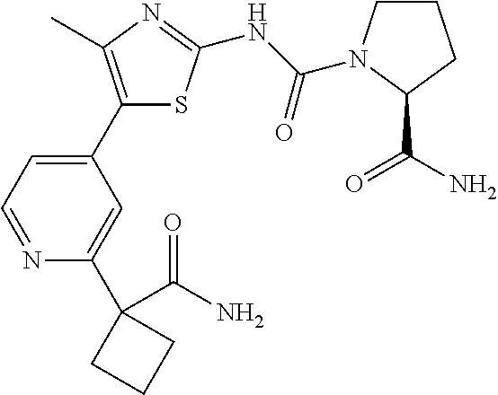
C1(C2=CC=NC(C3(C(N)=O)CCC3)=C2)=C(C)N=C(NC(=O)N2CCCC2C(=O)N)S1
